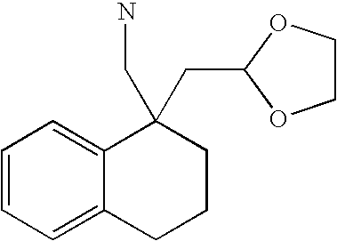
C1=CC=C2C(=C1)C(CN)(CC1OCCO1)CCC2
